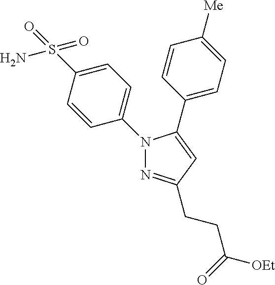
C1=C(N2N=C(CCC([OEt])=O)C=C2C2=CC=C([Me])C=C2)C=CC(S(N)(=O)=O)=C1
